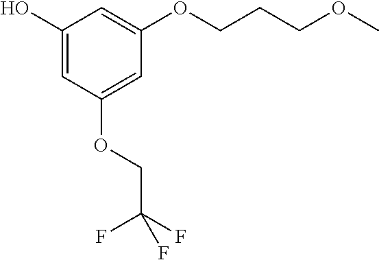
C1(O)=CC(OCC(F)(F)F)=CC(OCCCOC)=C1
